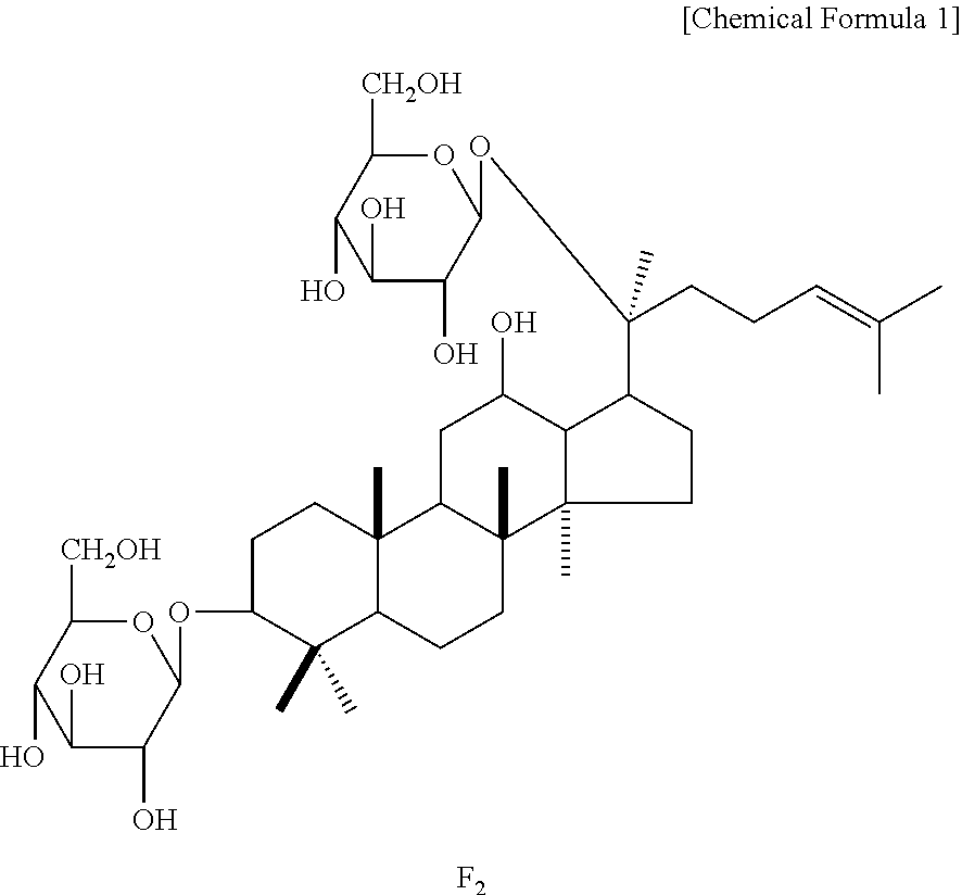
C1C(OC2OC([CH2OH])C(O)C(O)C2O)C(C)(C)C2C(C)(C1)C1C(C)(CC2)C2(C)C(C(O)C1)C(C(CCC=C(C)C)(C)OC1OC([CH2OH])C(O)C(O)C1O)CC2.[F2]
